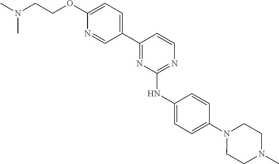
C1=C(OCCN(C)C)N=CC(C2=NC(NC3=CC=C(N4CCN(C)CC4)C=C3)=NC=C2)=C1
